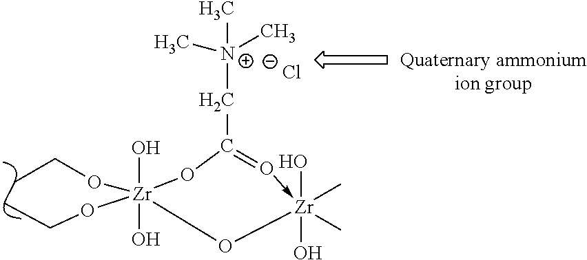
CCO[Zr]1(O)(O)(OCC)OC(C[N+](C)(C)C)=O->[Zr](O)(C)(C)(O)O1.[Cl-]
